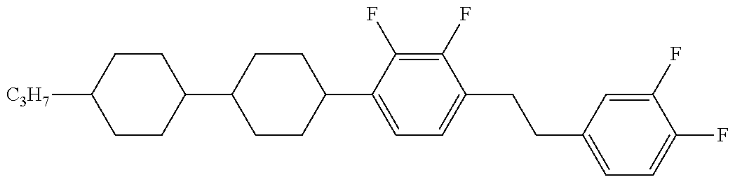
C1(C2CCC(C3=CC=C(CCC4=CC=C(F)C(F)=C4)C(F)=C3F)CC2)CCC([C3H7])CC1
